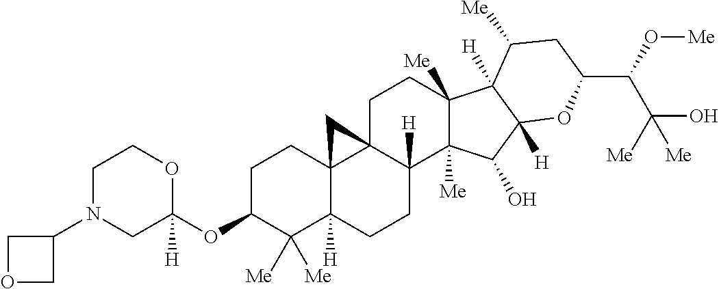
C1C(OC2([H])OCCN(C3COC3)C2)C([Me])([Me])C2([H])C3(C1)C1(C([H])(CC2)C2([Me])C([Me])(CC1)C1([H])C([H])(C2O)OC(C(O[Me])C([Me])(O)[Me])CC1[Me])C3
